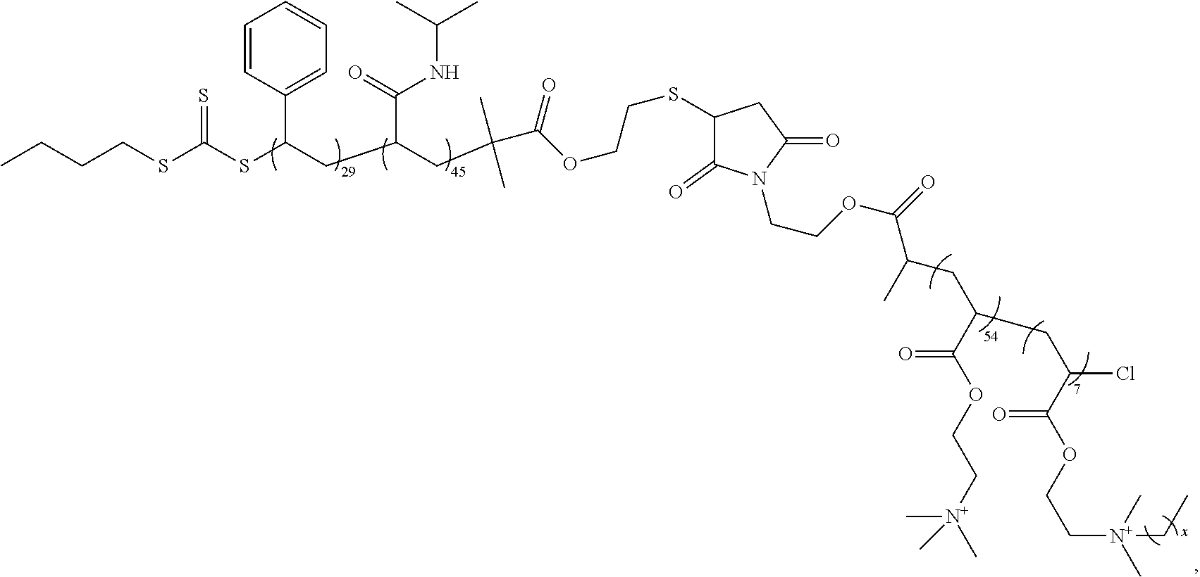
C1(SCCOC(C(C)(CC(CC(SC(=S)SCCCC)C2=CC=CC=C2)C(=O)NC(C)C)C)=O)C(=O)N(CCOC(=O)C(C)CC(C(OCC[N+](C)(C)C)=O)CC(C(OCC[N+](C)(C)CC)=O)Cl)C(=O)C1
